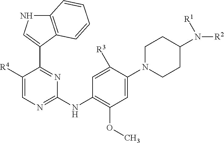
C1([R4])=CN=C(NC2=C(OC)C=C(N3CCC(N([R2])[R1])CC3)C([R3])=C2)N=C1C1=CNC2=C1C=CC=C2
